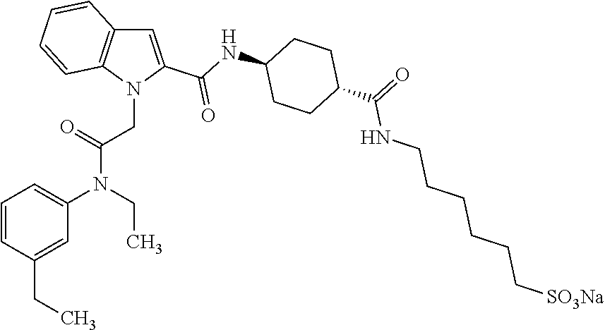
C1(CC)=CC(N(CC)C(=O)CN2C(C(=O)NC3CCC(C(=O)NCCCCCC[SO3Na])CC3)=CC3=C2C=CC=C3)=CC=C1
